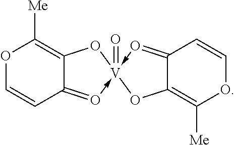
[Me]C1=C2C(=O->[V]3(=O)(-O=C4C(=C([Me])OC=C4)O3)O2)C=CO1
